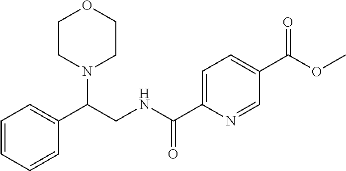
C1=CC=CC(C(N2CCOCC2)CNC(C2=CC=C(C(OC)=O)C=N2)=O)=C1
